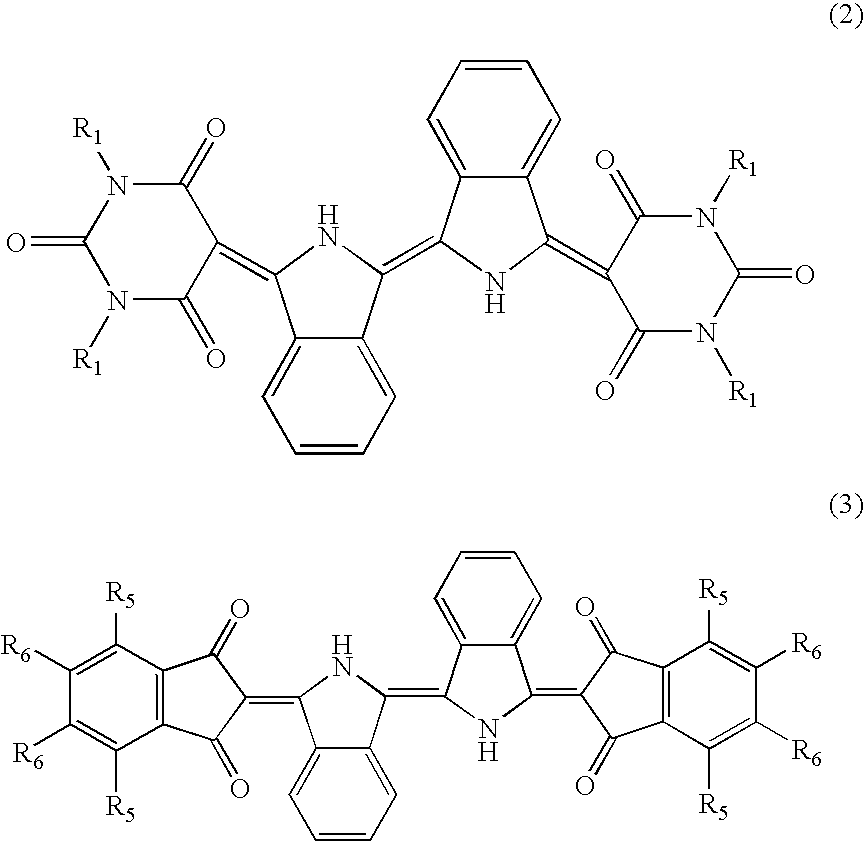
N1([R1])C(=O)C(=C2C3=CC=CC=C3C(=C3NC(=C4C(=O)N([R1])C(=O)N([R1])C4=O)C4=CC=CC=C34)N2)C(=O)N([R1])C1=O.C1(=C2C(=O)C3=C(C2=O)C([R5])=C([R6])C([R6])=C3[R5])C2=CC=CC=C2C(=C2NC(=C3C(=O)C4=C(C3=O)C([R5])=C([R6])C([R6])=C4[R5])C3=CC=CC=C23)N1
